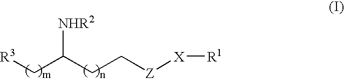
C(C(CC[Z][X][R1])[NHR2])[R3]
